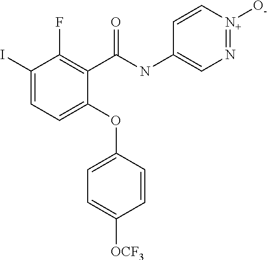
C1(C(NC2=CN=[N+]([O-])C=C2)=O)=C(F)C(I)=CC=C1OC1=CC=C([OCF3])C=C1
